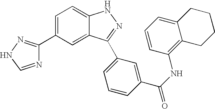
C1(C2=CC=C3C(=C2)C(C2=CC=CC(C(NC4=C5C(=CC=C4)CCCC5)=O)=C2)=NN3)=NNC=N1
